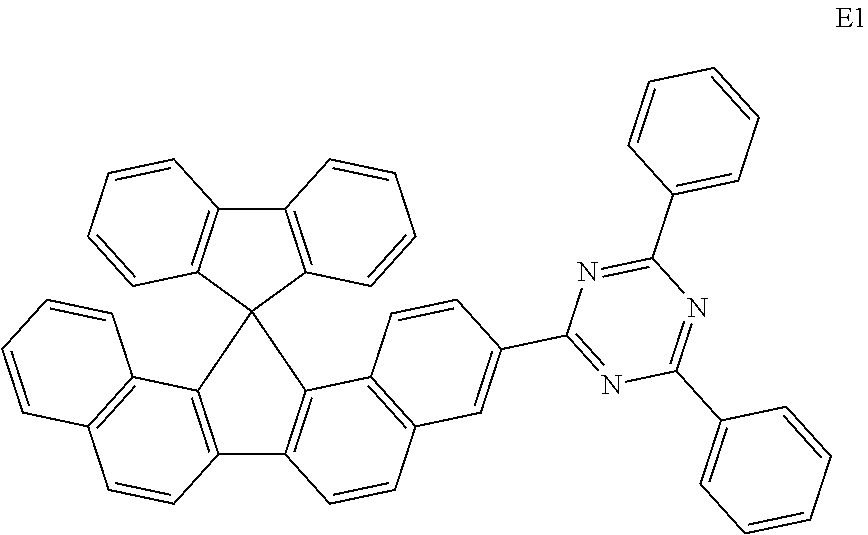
C12=C(C3=C(C=C1)C=CC=C3)C1(C3=C2C=CC2=C3C=CC(C3=NC(C4=CC=CC=C4)=NC(C4=CC=CC=C4)=N3)=C2)C2=C(C3=C1C=CC=C3)C=CC=C2
